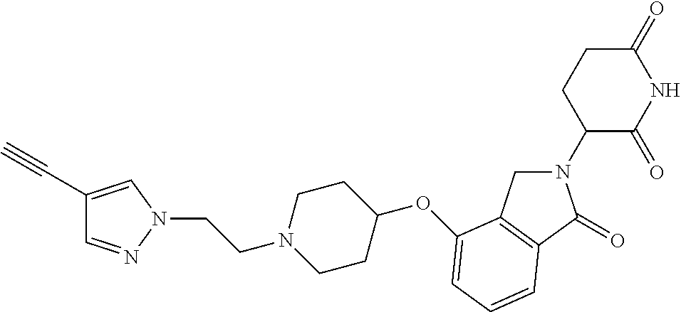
C1(=O)CCC(N2CC3=C(C2=O)C=CC=C3OC2CCN(CCN3C=C(C#C)C=N3)CC2)C(=O)N1
